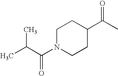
C1N(C(C(C)C)=O)CCC(C(C)=O)C1
